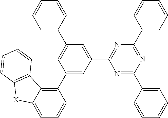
C1(C2=CC(C3=NC(C4=CC=CC=C4)=NC(C4=CC=CC=C4)=N3)=CC(C3=CC=CC=C3)=C2)=C2C(=CC=C1)[X]C1=C2C=CC=C1
